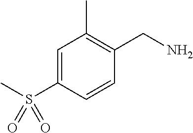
C(C1=C(C)C=C(S(C)(=O)=O)C=C1)N
